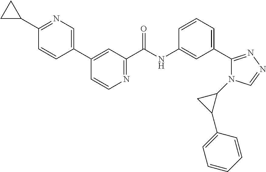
C1(C2=CC(C(NC3=CC(C4=NN=CN4C4CC4C4=CC=CC=C4)=CC=C3)=O)=NC=C2)=CN=C(C2CC2)C=C1
